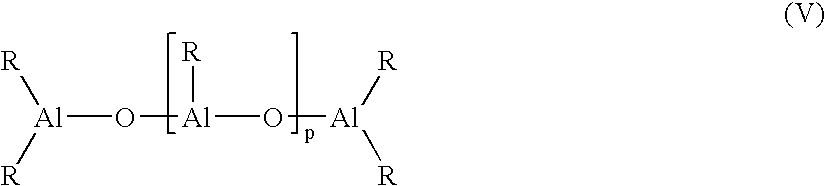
[Al](O[Al]([R])O[Al]([R])[R])([R])[R]
